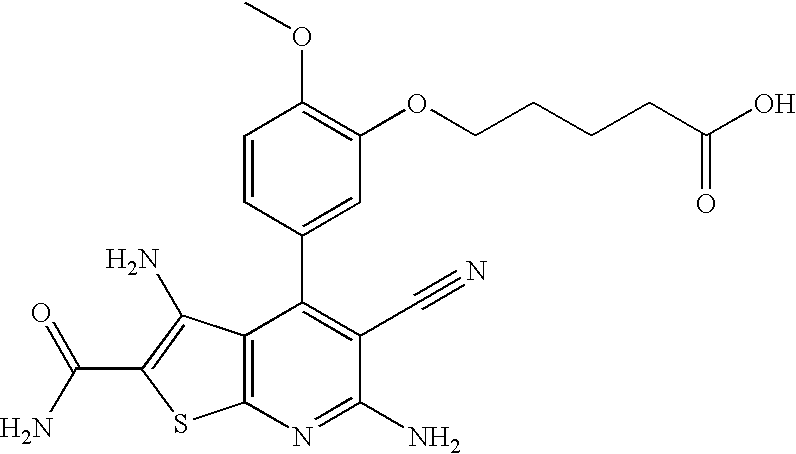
C(N)(=O)C1=C(N)C2=C(S1)N=C(N)C(C#N)=C2C1=CC(OCCCCC(O)=O)=C(OC)C=C1
